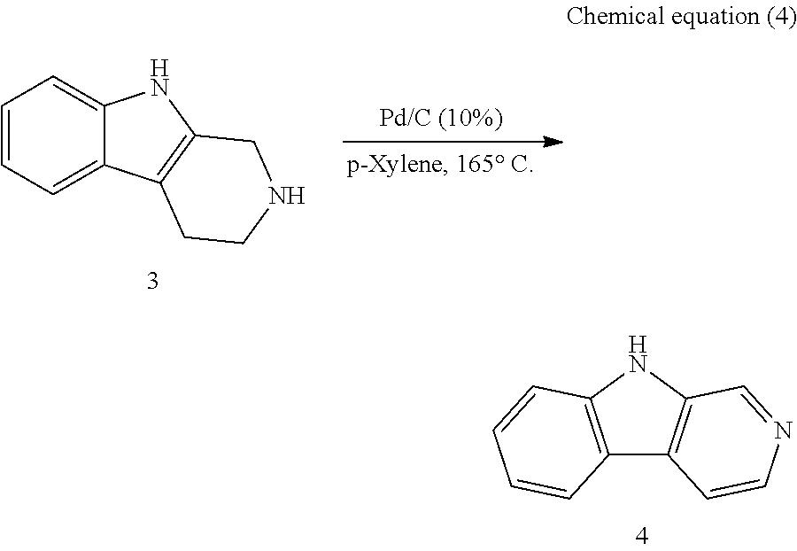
C1=CC=C2C(=C1)NC1=C2CCNC1.C12=C(NC3=C1C=CN=C3)C=CC=C2
